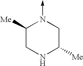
C1([Me])CNC([Me])CN1->C
